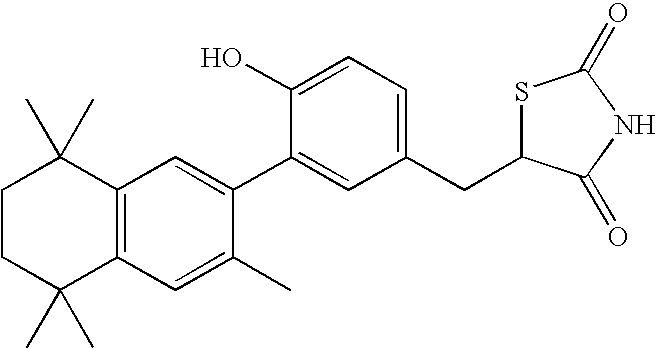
C1CC(C)(C)C2=C(C1(C)C)C=C(C1=CC(CC3SC(=O)NC3=O)=CC=C1O)C(C)=C2
